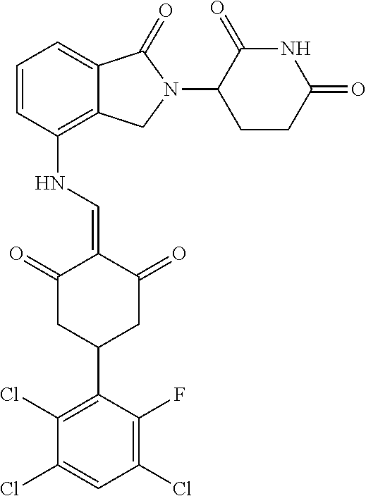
C1=CC(NC=C2C(=O)CC(C3=C(Cl)C(Cl)=CC(Cl)=C3F)CC2=O)=C2C(=C1)C(=O)N(C1CCC(=O)NC1=O)C2
